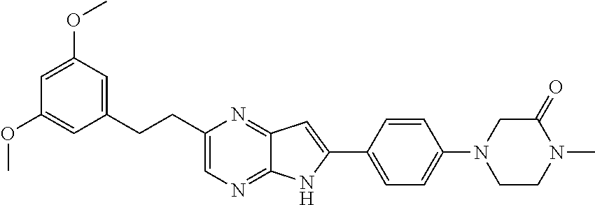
O(C1=CC(CCC2=CN=C3C(=N2)C=C(C2=CC=C(N4CC(=O)N(C)CC4)C=C2)N3)=CC(OC)=C1)C
